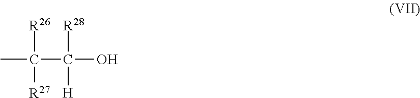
[R26]C([R27])(C([R28])([H])O)C
